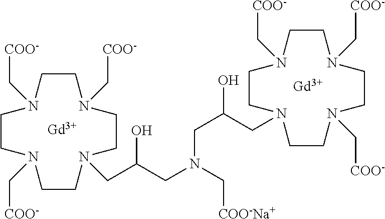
[Gd].[Gd].C1CN(C[COO-])CCN(CC(CN(CC(CN2CCN(C[COO-])CCN(C[COO-])CCN(C[COO-])CC2)O)C[COO-Na+])O)CCN(C[COO-])CCN1C[COO-]
